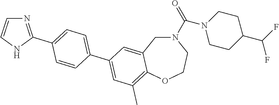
N1(C(=O)N2CCC(C(F)F)CC2)CC2=CC(C3=CC=C(C4=NC=CN4)C=C3)=CC(C)=C2OCC1
